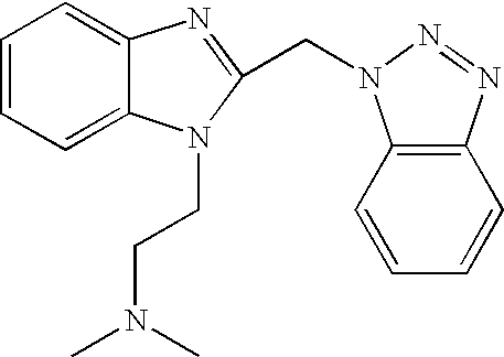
C1=CC=C2C(=C1)N=C(CN1C3=C(C=CC=C3)N=N1)N2CCN(C)C
